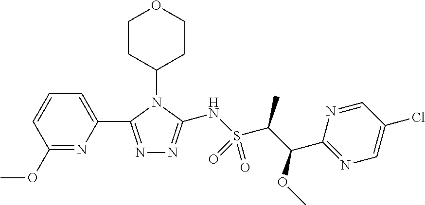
C1(OC)=NC(C2=NN=C(NS(C(C(C3=NC=C(Cl)C=N3)OC)C)(=O)=O)N2C2CCOCC2)=CC=C1
